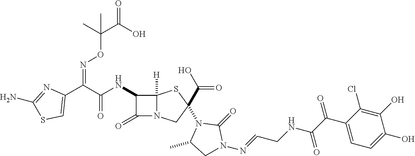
C1(C(C(NC2C(=O)N3C2([H])SC(C(O)=O)(N2C(C)CN(N=CCNC(C(C4=CC=C(O)C(O)=C4Cl)=O)=O)C2=O)C3)=O)=NOC(C(O)=O)(C)C)=CSC(N)=N1
